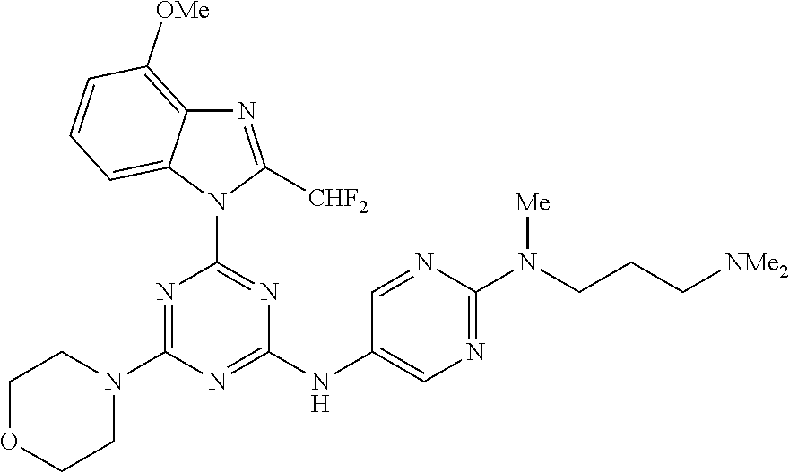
N1=C(N2CCOCC2)N=C(NC2=CN=C(N(CCC[NMe2])[Me])N=C2)N=C1N1C([CHF2])=NC2=C([OMe])C=CC=C12
